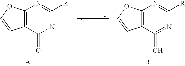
C12=C(C(=O)NC([R])=N1)C=CO2.C12=C(C(=O)=NC([R])=N1)C=CO2.B
